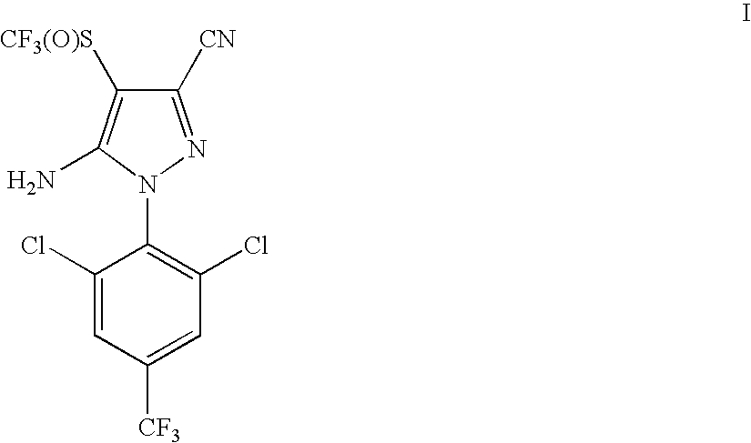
C1([CN])=NN(C2=C(Cl)C=C([CF3])C=C2Cl)C(N)=C1[CF3(O)S]
